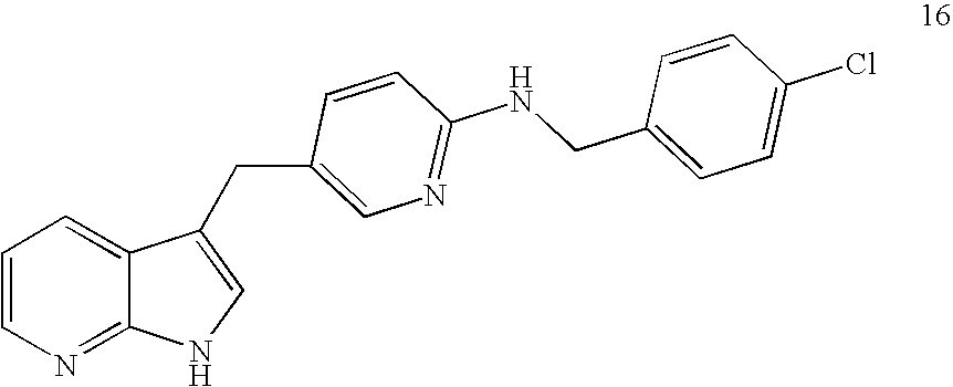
C1=CN=C2C(=C1)C(CC1=CN=C(NCC3=CC=C(Cl)C=C3)C=C1)=CN2
